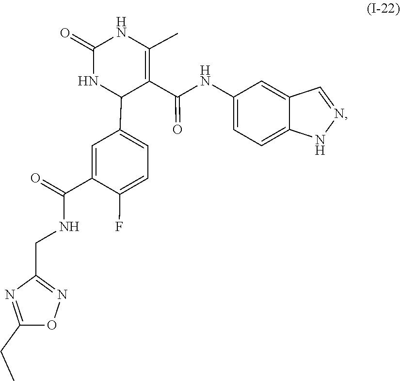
N1=CC2=CC(NC(C3=C(C)NC(=O)NC3C3=CC=C(F)C(C(NCC4=NOC(CC)=N4)=O)=C3)=O)=CC=C2N1
